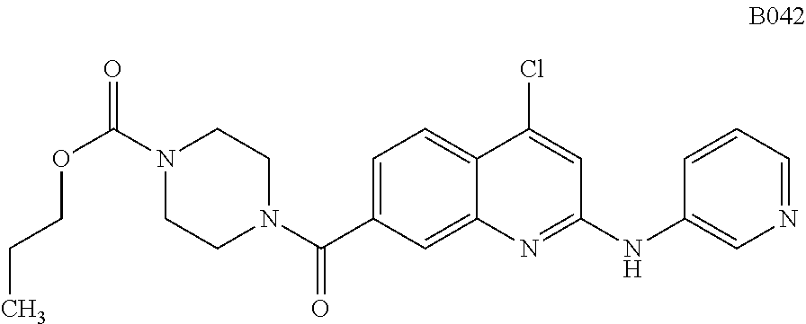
C1=C(C(N2CCN(C(=O)OCCC)CC2)=O)C=C2C(=C1)C(Cl)=CC(NC1=CN=CC=C1)=N2
